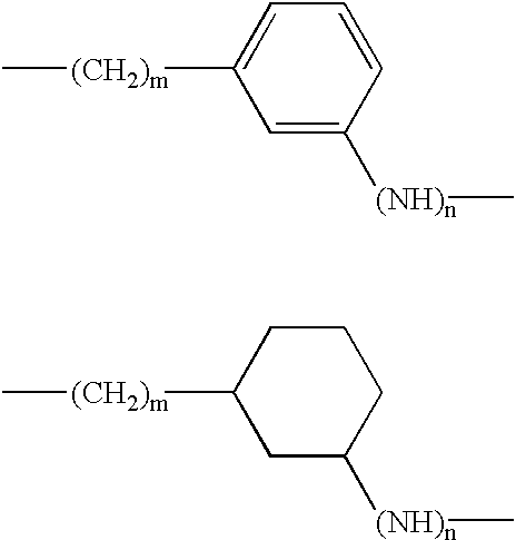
C1=C([(NH)n]C)C=CC=C1[(CH2)m]C.C1C([(NH)n]C)CCCC1[(CH2)m]C
